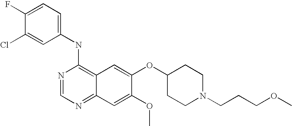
C1(NC2=C3C(=NC=N2)C=C(OC)C(OC2CCN(CCCOC)CC2)=C3)=CC=C(F)C(Cl)=C1
